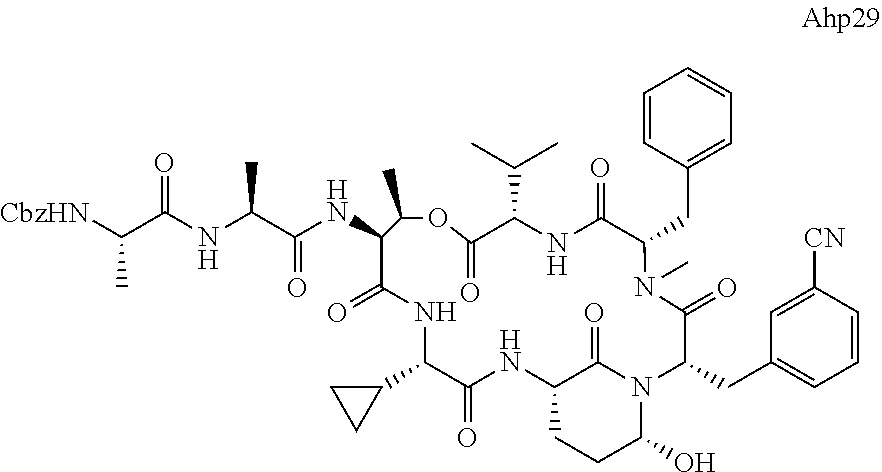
[CbzHN]C(C(NC(C(NC1C(=O)NC(C2CC2)C(=O)NC2CCC(O)N(C2=O)C(CC2=CC=CC([CN])=C2)C(=O)N(C)C(CC2=CC=CC=C2)C(=O)NC(C(C)C)C(=O)OC1C)=O)C)=O)C
